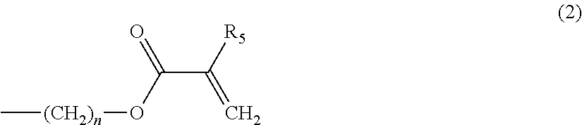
C[(CH2)n]OC(C(=C)[R5])=O
